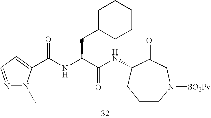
C1CN([SO2Py])CC(=O)C(NC(C(NC(=O)C2=CC=NN2C)CC2CCCCC2)=O)C1
